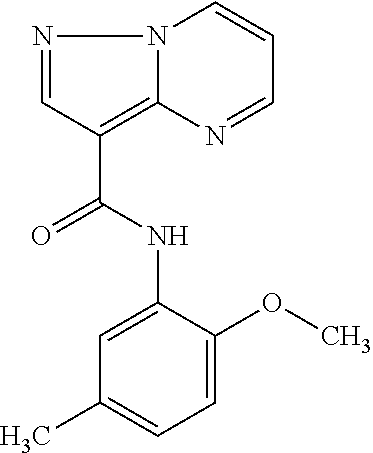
N1=CC(C(NC2=CC(C)=CC=C2OC)=O)=C2N1C=CC=N2
